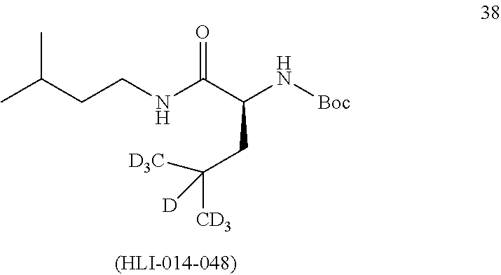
C(CNC(C(N[Boc])CC([D3C])([CD3])[D])=O)C(C)C
